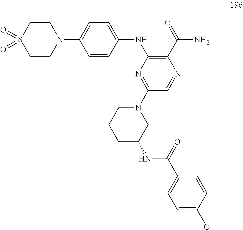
C1=CC(NC2=C(C(=O)N)N=CC(N3CCCC(NC(C4=CC=C(OC)C=C4)=O)C3)=N2)=CC=C1N1CCS(=O)(=O)CC1
